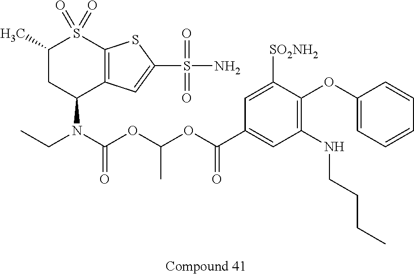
C1(C)CC(N(CC)C(OC(OC(=O)C2=CC(NCCCC)=C(OC3=CC=CC=C3)C([SO2NH2])=C2)C)=O)C2=C(S1(=O)=O)SC(S(=O)(=O)N)=C2
